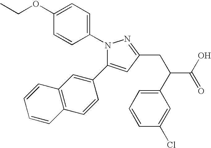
N1(C2=CC=C(OCC)C=C2)C(C2=CC3=C(C=C2)C=CC=C3)=CC(CC(C2=CC=CC(Cl)=C2)C(O)=O)=N1
